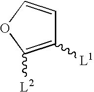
C1([L1])=C([L2])OC=C1
